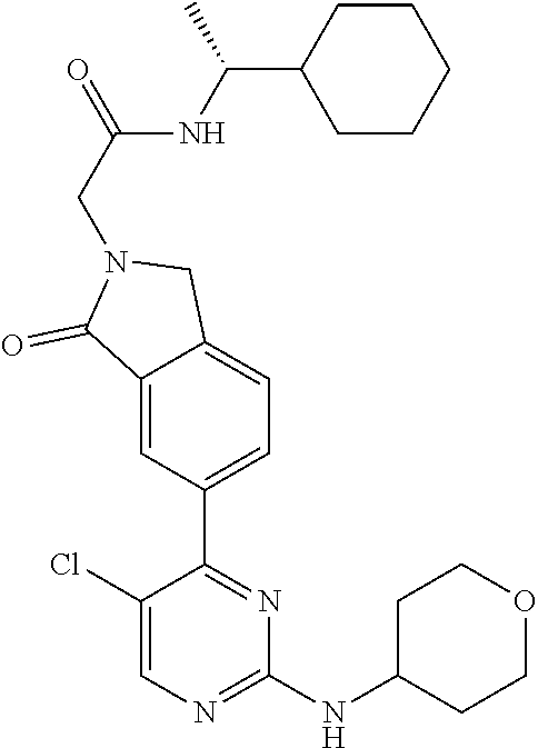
C1(Cl)=CN=C(NC2CCOCC2)N=C1C1=CC=C2C(=C1)C(=O)N(CC(NC(C1CCCCC1)C)=O)C2
